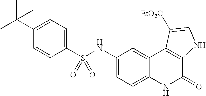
S(C1=CC=C(C(C)(C)C)C=C1)(NC1=CC=C2C(=C1)C1=C(C(=O)N2)NC=C1[EtO2C])(=O)=O
